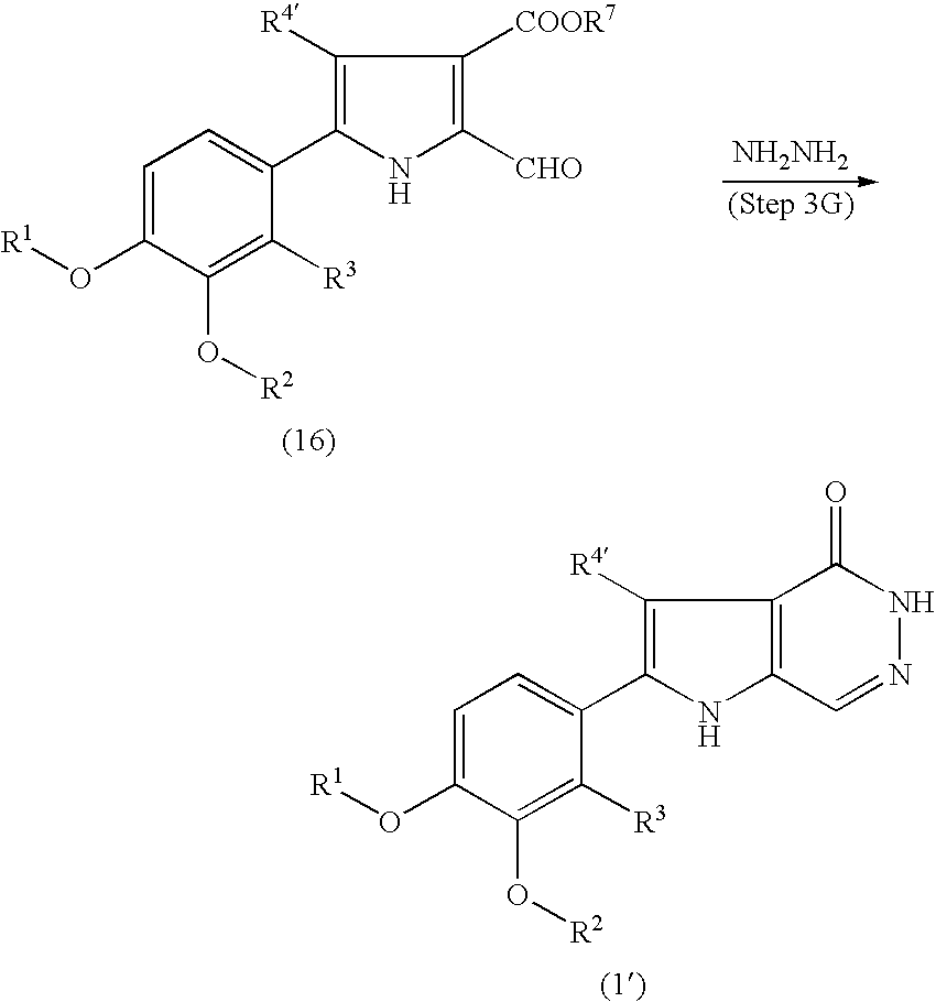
[NH2NH2].C1=C(O[R1])C(O[R2])=C([R3])C(C2=C([R4])C([COOR7])=C([CHO])N2)=C1.C1=C(O[R1])C(O[R2])=C([R3])C(C2=C([R4])C3=C(N2)C=NNC3=O)=C1
